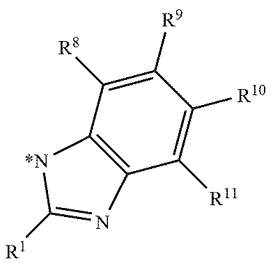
C12=C(C([R8])=C([R9])C([R10])=C1[R11])[*N]C([R1])=N2
